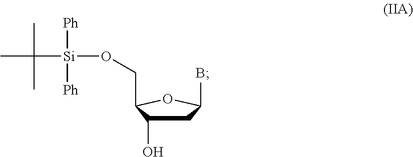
C1C(O)C(CO[Si](C(C)(C)C)([Ph])[Ph])OC1B
